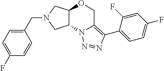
C(N1CC2C(C1)N1C(=C(C3=CC=C(F)C=C3F)N=N1)CO2)C1=CC=C(F)C=C1
